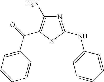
N1=C(NC2=CC=CC=C2)SC(C(C2=CC=CC=C2)=O)=C1N
